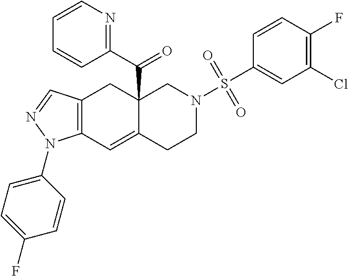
C12=C(C=C3C(C(C4=NC=CC=C4)=O)(C1)CN(S(=O)(=O)C1=CC(Cl)=C(F)C=C1)CC3)N(C1=CC=C(F)C=C1)N=C2
